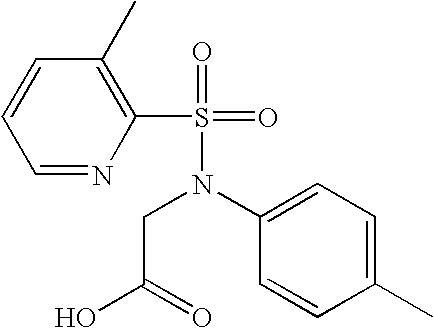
C1=NC(S(=O)(N(CC(O)=O)C2=CC=C(C)C=C2)=O)=C(C)C=C1
